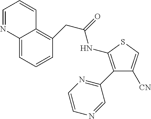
C1=NC2=CC=CC(CC(NC3=C(C4=NC=CN=C4)C([CN])=CS3)=O)=C2C=C1
